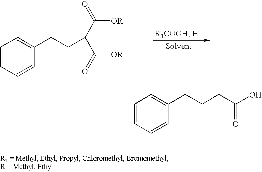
C1=CC=CC(CCC(C([OR])=O)C([OR])=O)=C1.C1=CC=CC(CCCC(O)=O)=C1
